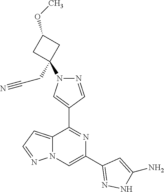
C12=CC=NN1C=C(C1=NNC(N)=C1)N=C2C1=CN(C2(CC#N)CC(OC)C2)N=C1
